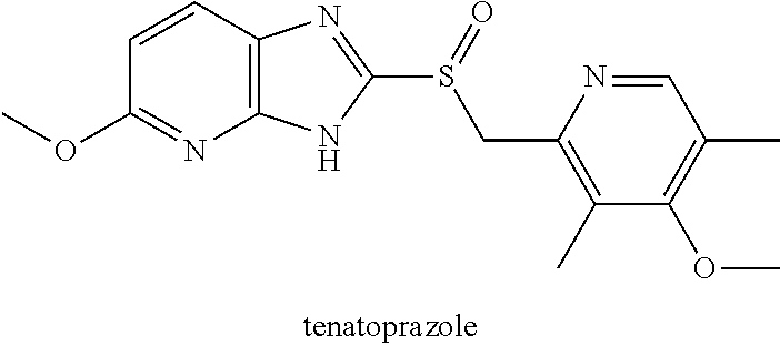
C1=CC2=C(N=C1OC)NC(S(=O)CC1=C(C)C(OC)=C(C)C=N1)=N2
